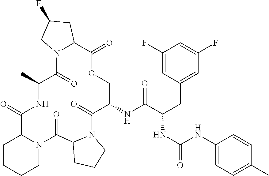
C1(NC(C(CC2=CC(F)=CC(F)=C2)NC(=O)NC2=CC=C(C)C=C2)=O)C(=O)N2C(C(=O)N3C(C(=O)NC(C)C(=O)N4C(C(=O)OC1)CC(F)C4)CCCC3)CCC2
